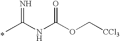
CC(NC(OC[CCl3])=O)=N.*
